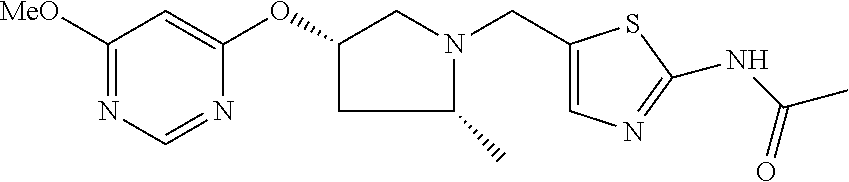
C1([MeO])=NC=NC(OC2CC(C)N(CC3=CN=C(NC(C)=O)S3)C2)=C1
